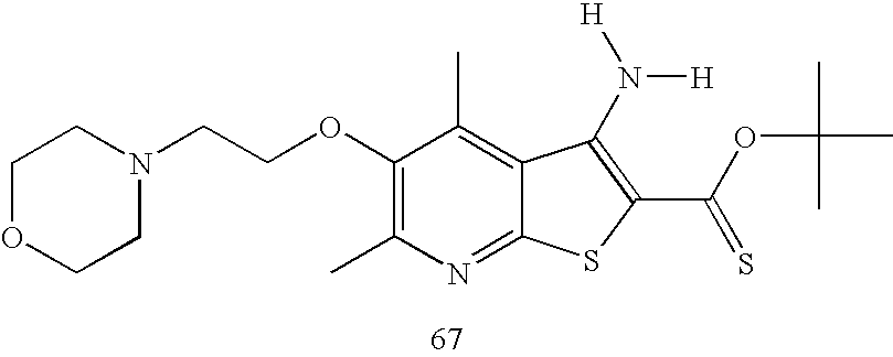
C1(OCCN2CCOCC2)=C(C)N=C2C(=C1C)C(N([H])[H])=C(C(OC(C)(C)C)=S)S2
